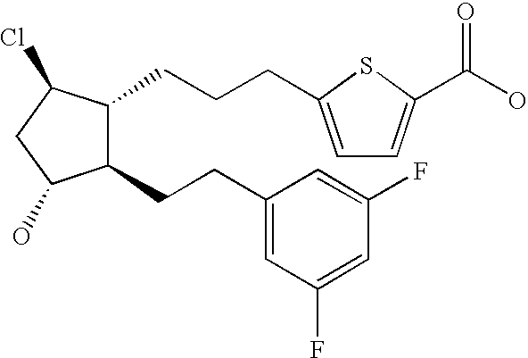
C1(CCC2=CC(F)=CC(F)=C2)C(CCCC2=CC=C(C(O)=O)S2)C(Cl)CC1O
